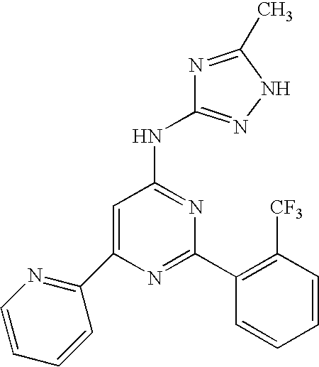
C1=C(C2=NC=CC=C2)N=C(C2=C([CF3])C=CC=C2)N=C1NC1=NNC(C)=N1
